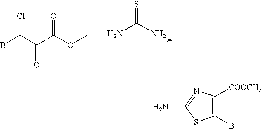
NC(N)=S.C(C(C(OC)=O)=O)(B)Cl.C1(B)=C([COOCH3])N=C(N)S1
